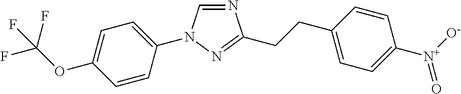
N1=CN(C2=CC=C(OC(F)(F)F)C=C2)N=C1CCC1=CC=C([N+]([O-])=O)C=C1
